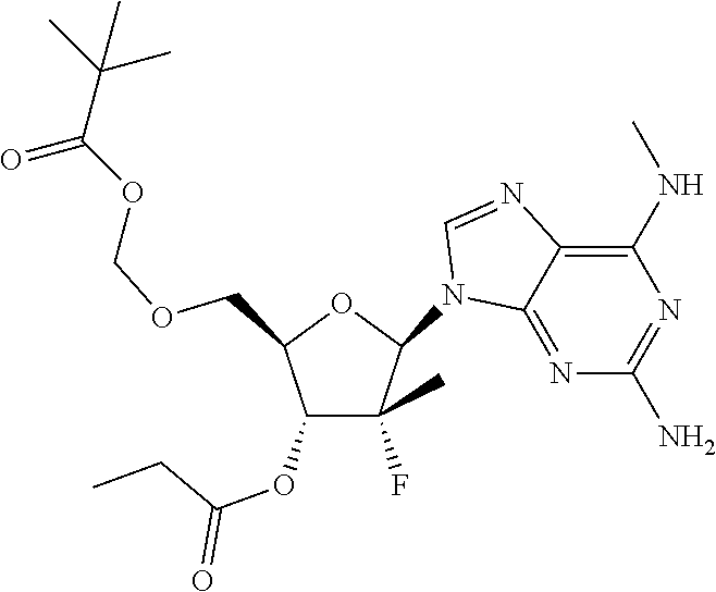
C1(N2C3=NC(N)=NC(NC)=C3N=C2)C(F)(C)C(OC(CC)=O)C(COCOC(C(C)(C)C)=O)O1
